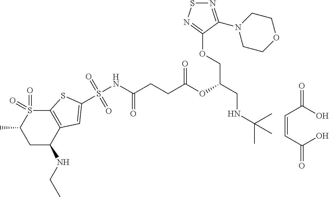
C12=C(C(NCC)CC(C)S1(=O)=O)C=C(S(NC(CCC(OC(COC1=NSN=C1N1CCOCC1)CNC(C)(C)C)=O)=O)(=O)=O)S2.C(=CC(O)=O)C(O)=O
